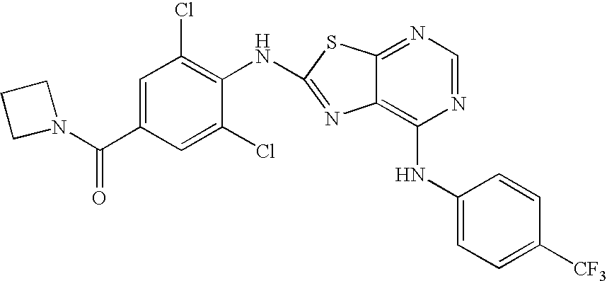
C1(NC2=C3C(=NC=N2)SC(NC2=C(Cl)C=C(C(N4CCC4)=O)C=C2Cl)=N3)=CC=C([CF3])C=C1
